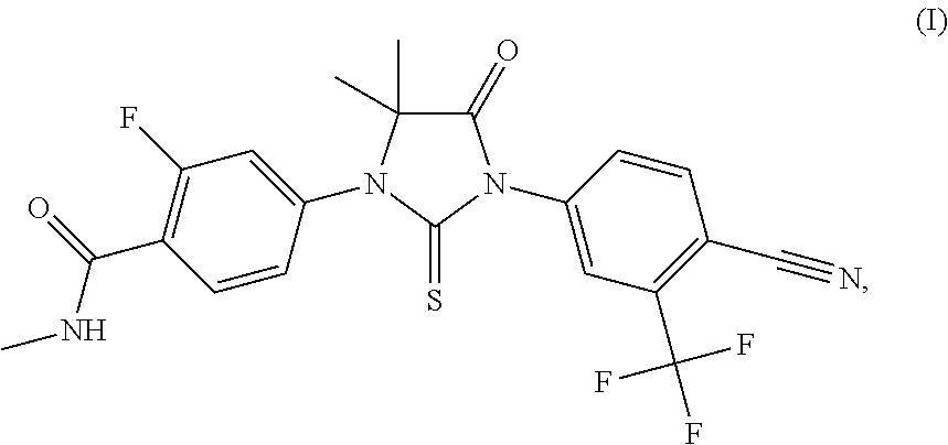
C1(=O)C(C)(C)N(C2=CC(F)=C(C(NC)=O)C=C2)C(=S)N1C1=CC(C(F)(F)F)=C(C#N)C=C1
